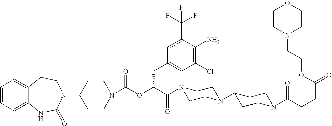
C1(N2C(=O)NC3=CC=CC=C3CC2)CCN(C(OC(C(=O)N2CCN(C3CCN(C(CCC(=O)OCCN4CCOCC4)=O)CC3)CC2)CC2=CC(Cl)=C(N)C(C(F)(F)F)=C2)=O)CC1
